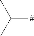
C([#])(C)C
